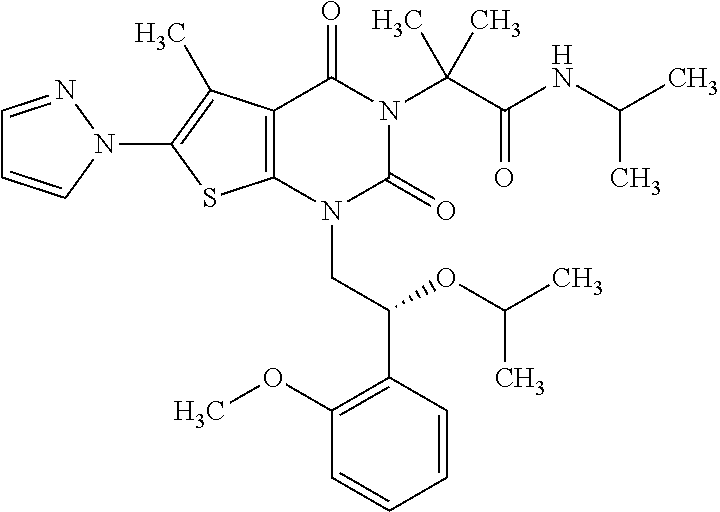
C12=C(C(C)=C(N3C=CC=N3)S1)C(=O)N(C(C(=O)NC(C)C)(C)C)C(=O)N2CC(C1=C(OC)C=CC=C1)OC(C)C
